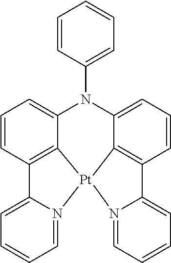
C1=CC=CC(N2C3=CC=CC4=C3[Pt]3(C5=C(C=CC=C25)C2=CC=CC=N23)N2=CC=CC=C42)=C1
